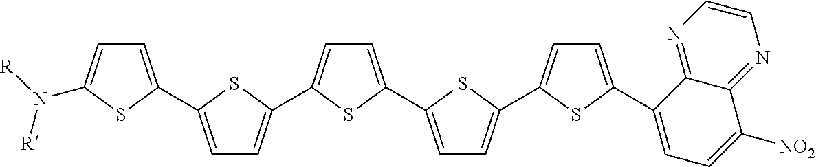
C1=C(C2=CC=C(C3=CC=C(C4=CC=C(C5=CC=C(C6=CC=C([NO2])C7=NC=CN=C76)S5)S4)S3)S2)SC(N([R])[R])=C1
